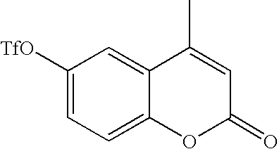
C1([TfO])=CC=C2C(=C1)C(C)=CC(=O)O2
